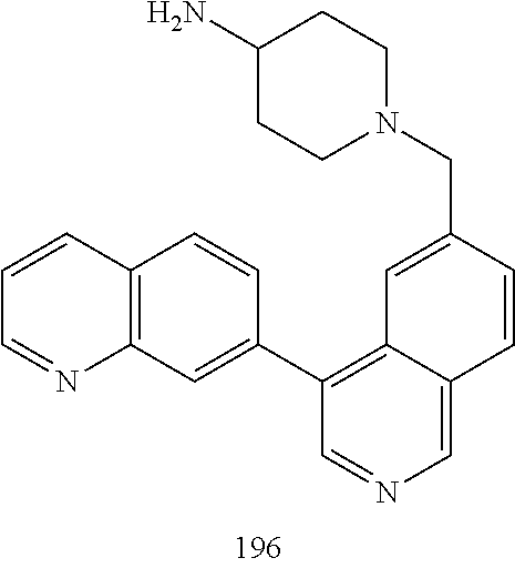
N1(CC2=CC3=C(C4=CC5=C(C=C4)C=CC=N5)C=NC=C3C=C2)CCC(N)CC1
